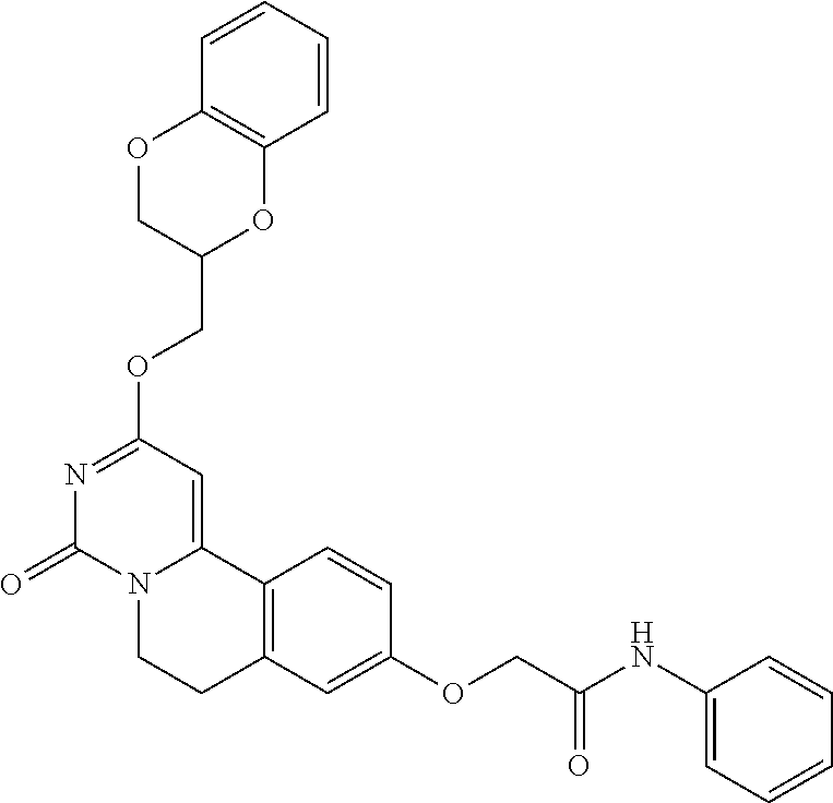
N1=C(OCC2OC3=C(OC2)C=CC=C3)C=C2N(C1=O)CCC1=C2C=CC(OCC(NC2=CC=CC=C2)=O)=C1
